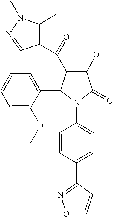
C1(O)=C(C(C2=C(C)N(C)N=C2)=O)C(C2=CC=CC=C2OC)N(C2=CC=C(C3=NOC=C3)C=C2)C1=O
